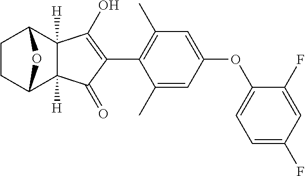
C1CC2C3([H])C([H])(C1O2)C(O)=C(C1=C(C)C=C(OC2=CC=C(F)C=C2F)C=C1C)C3=O
